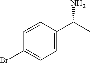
C1(Br)=CC=C(C(C)N)C=C1
